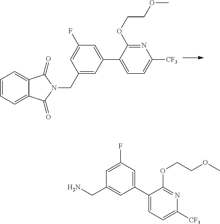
C1=CC=C2C(=C1)C(=O)N(CC1=CC(C3=CC=C([CF3])N=C3OCCOC)=CC(F)=C1)C2=O.C1(C2=CC(F)=CC(CN)=C2)=CC=C([CF3])N=C1OCCOC
